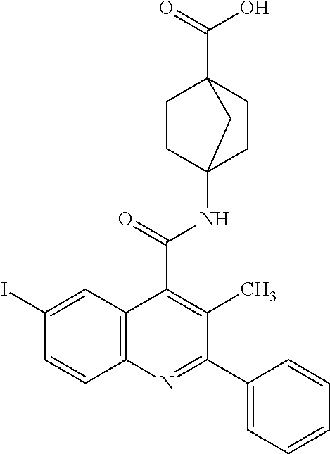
C12(NC(=O)C3=C(C)C(C4=CC=CC=C4)=NC4=C3C=C(I)C=C4)CCC(C(=O)O)(CC1)C2
